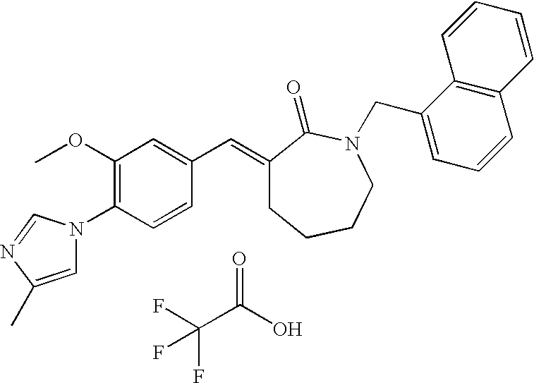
C1(OC)=C(N2C=C(C)N=C2)C=CC(C=C2CCCCN(CC3=CC=CC4=C3C=CC=C4)C2=O)=C1.C(C(O)=O)(F)(F)F
